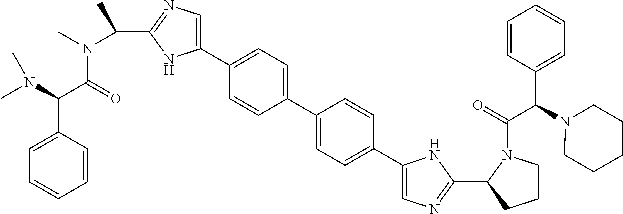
C1=CC(C(N(C)C)C(=O)N(C)C(C)C2=NC=C(C3=CC=C(C4=CC=C(C5=CN=C(C6N(C(C(C7=CC=CC=C7)N7CCCCC7)=O)CCC6)N5)C=C4)C=C3)N2)=CC=C1
